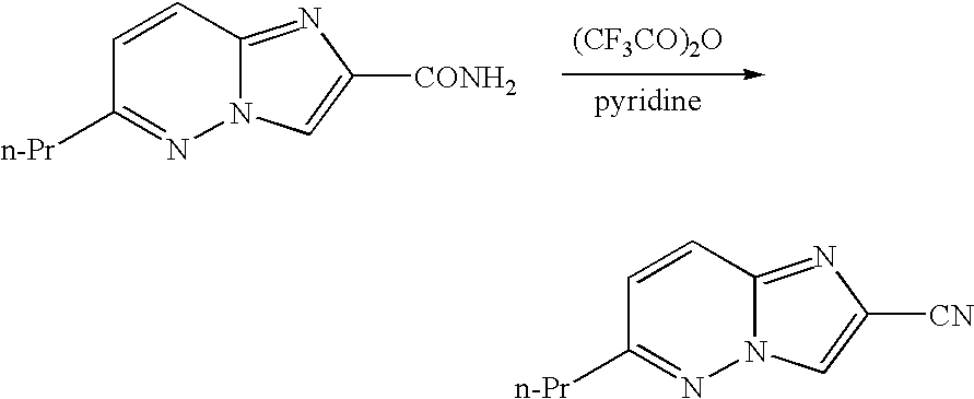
[(CF3CO)2O].C1=CC2=NC([CONH2])=CN2N=C1[n-Pr].C1=CC2=NC([CN])=CN2N=C1[n-Pr]
